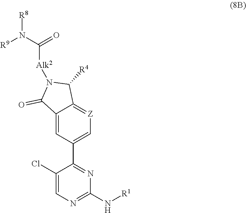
C12=CC(C3=NC(N[R1])=NC=C3Cl)=C[Z]=C1C([R4])N([Alk2]C(N([R8])[R9])=O)C2=O
